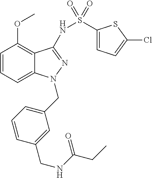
C1=CC=C2C(=C1OC)C(NS(=O)(=O)C1=CC=C(Cl)S1)=NN2CC1=CC=CC(CNC(CC)=O)=C1
